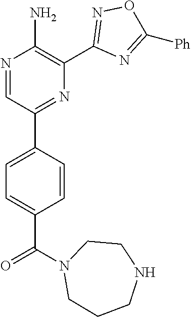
C1(C2=CC=C(C(=O)N3CCCNCC3)C=C2)=NC(C2=NOC([Ph])=N2)=C(N)N=C1
